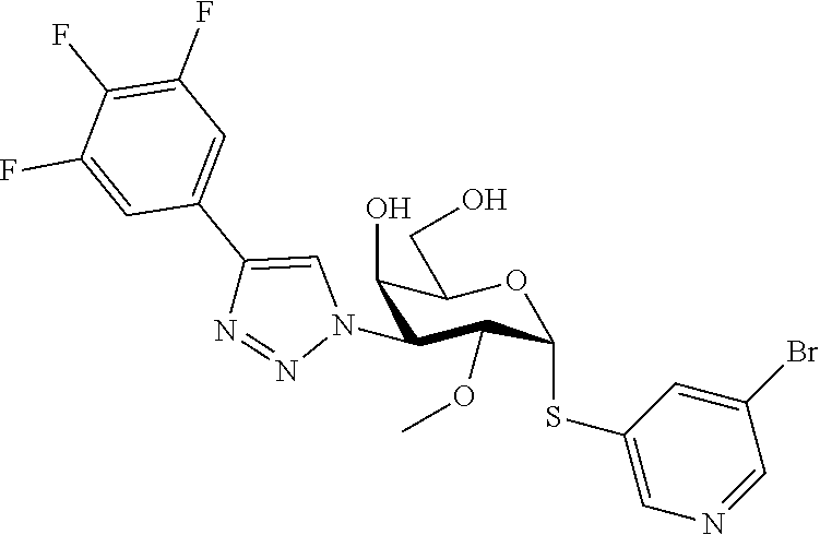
C1(O)C(N2C=C(C3=CC(F)=C(F)C(F)=C3)N=N2)C(OC)C(SC2=CN=CC(Br)=C2)OC1CO
